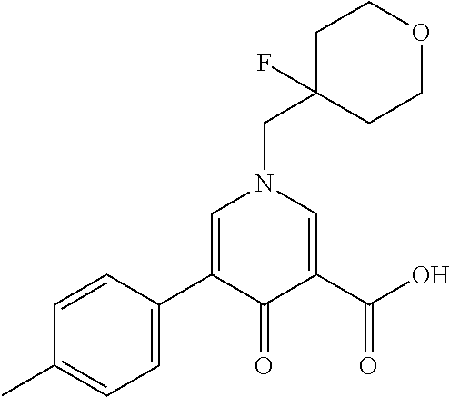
C1C(CN2C=C(C3=CC=C(C)C=C3)C(=O)C(C(O)=O)=C2)(F)CCOC1
